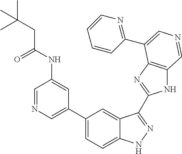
C1(C2=CN=CC(NC(CC(C)(C)C)=O)=C2)=CC=C2C(=C1)C(C1=NC3=C(N1)C=NC=C3C1=NC=CC=C1)=NN2
